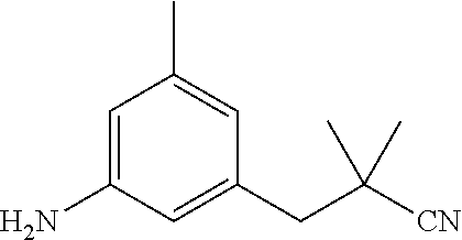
C1=C(N)C=C(CC([CN])(C)C)C=C1C
